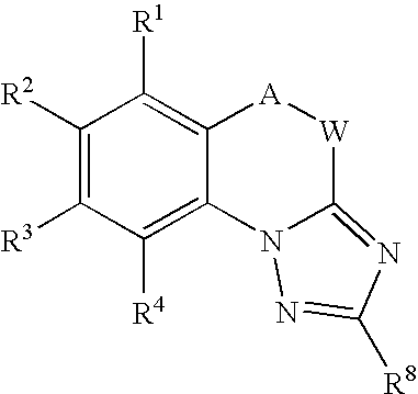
C1([R2])=C([R3])C([R4])=C2C(=C1[R1])[A][W]C1=NC([R8])=NN21
